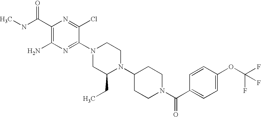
C1(C(NC)=O)=C(N)N=C(N2CC(CC)N(C3CCN(C(C4=CC=C(OC(F)(F)F)C=C4)=O)CC3)CC2)C(Cl)=N1
